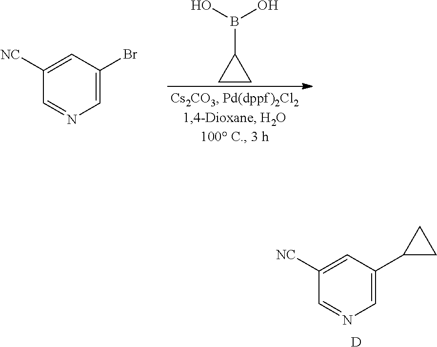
C1=C(C2CC2)C=C([NC])C=N1.[D].C1CC1B(O)O.C1=C(Br)C=C([NC])C=N1
